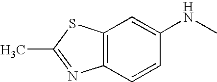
CC1=NC2=C(S1)C=C(NC)C=C2
